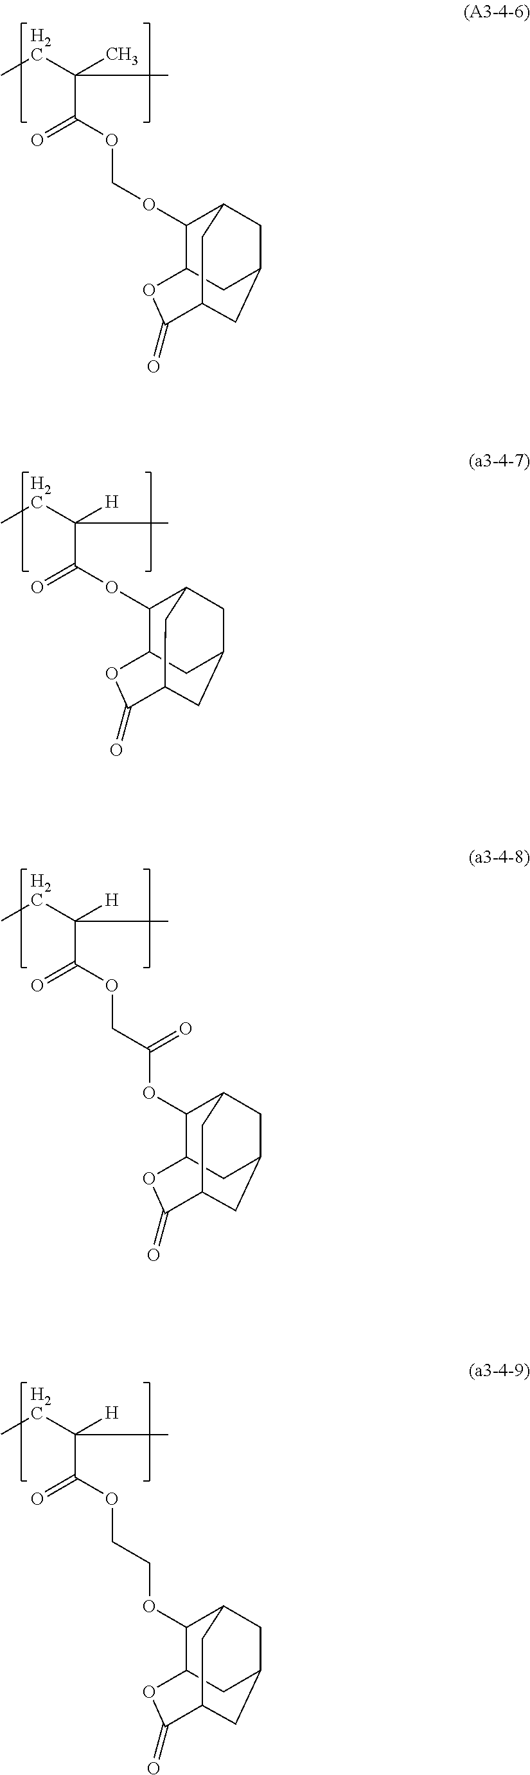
CCC(C)(C(OCOC1C2CC3CC1CC(C3)C(=O)O2)=O)C.CCC([H])(C(=O)OC1C2CC3CC1CC(C3)C(=O)O2)C.CCC([H])(C(OCC(=O)OC1C2CC3CC1CC(C3)C(=O)O2)=O)C.CCC([H])(C(OCCOC1C2CC3CC1CC(C3)C(=O)O2)=O)C
